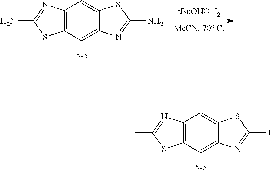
C12=C(C=C3C(=C1)SC(I)=N3)SC(I)=N2.C12=C(C=C3C(=C1)SC(N)=N3)SC(N)=N2
